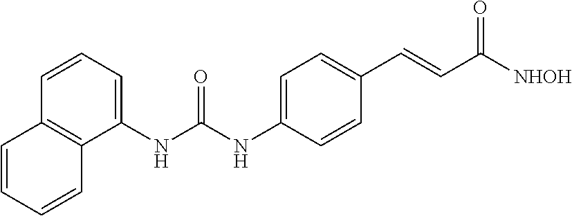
C1=CC=C(NC(NC2=CC=C(C=CC([NHOH])=O)C=C2)=O)C2=C1C=CC=C2
